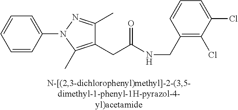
C1=CC(N2C(C)=C(CC(=O)NCC3=C(Cl)C(Cl)=CC=C3)C(C)=N2)=CC=C1
